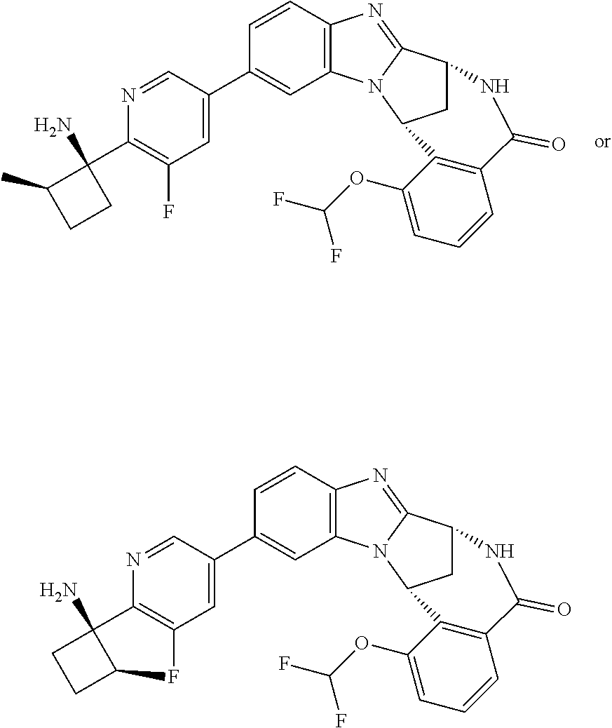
C1=C(C2=CC3=C(C=C2)N=C2N3C3CC2NC(=O)C2=C3C(OC(F)F)=CC=C2)C=NC(C2(N)C(C)CC2)=C1F.C1=C(C2=CC3=C(C=C2)N=C2N3C3CC2NC(=O)C2=C3C(OC(F)F)=CC=C2)C=NC2=C1FC1C2(N)CC1
